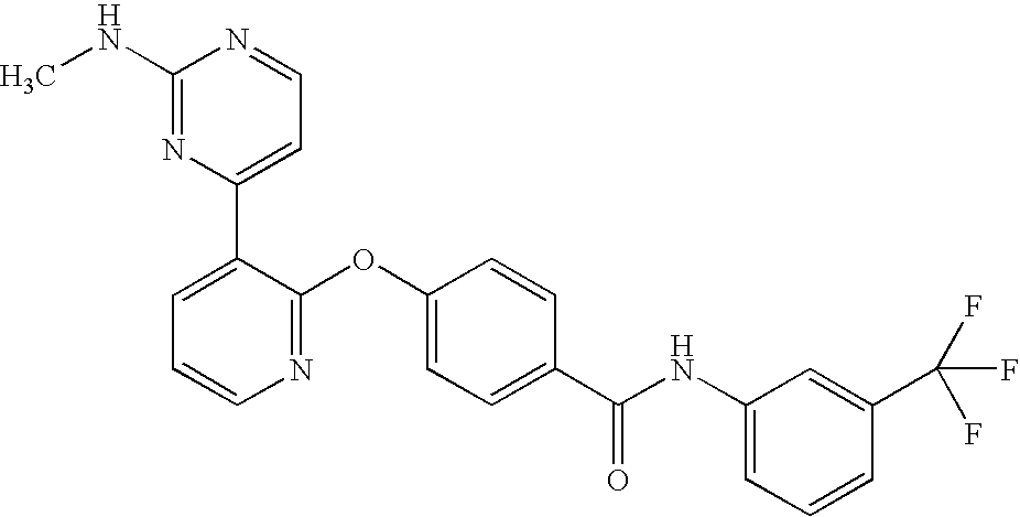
N1=C(OC2=CC=C(C(NC3=CC=CC(C(F)(F)F)=C3)=O)C=C2)C(C2=CC=NC(NC)=N2)=CC=C1
